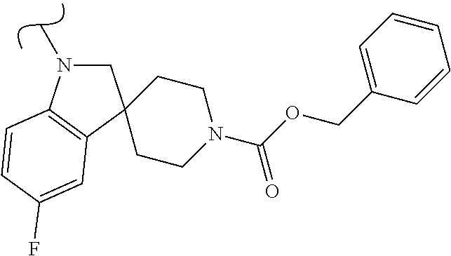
C1C2(C3=C(N1C)C=CC(F)=C3)CCN(C(OCC1=CC=CC=C1)=O)CC2
